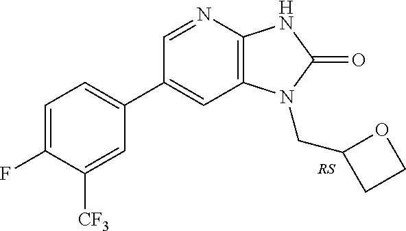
C1(C2=CC=C(F)C([CF3])=C2)=CC2=C(N=C1)NC(=O)N2CC1CCO1
